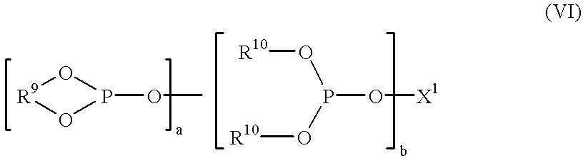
O1P(OC)O[R9]1.[R10]OP(O[R10])O[X1]
